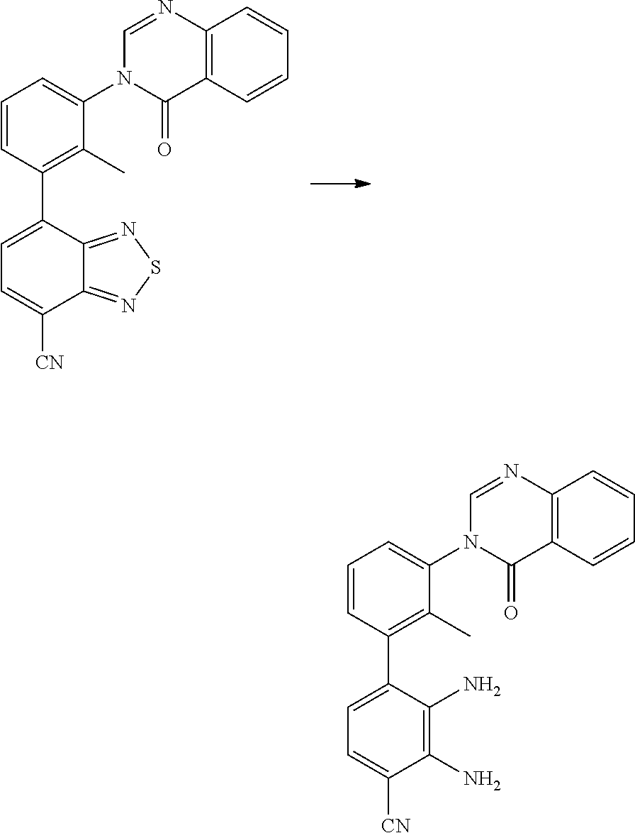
C1=CC(C2=CC=C([CN])C3=NSN=C32)=C(C)C(N2C(=O)C3=C(N=C2)C=CC=C3)=C1.C1=CC(C2=CC=C([CN])C(N)=C2N)=C(C)C(N2C(=O)C3=C(N=C2)C=CC=C3)=C1
